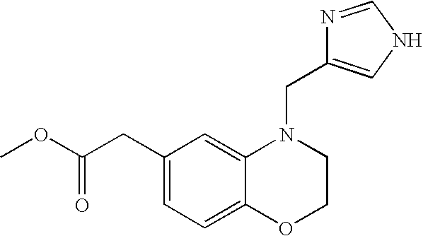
C1(CC(OC)=O)=CC=C2C(=C1)N(CC1=CNC=N1)CCO2
